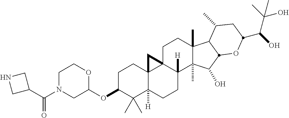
C1C(OC2OCCN(C(C3CNC3)=O)C2)C(C)(C)C2([H])C3(C1)C1(C([H])(CC2)C2(C)C(C)(CC1)C1C(C)CC(C(C(C)(O)C)O)OC1C2O)C3
